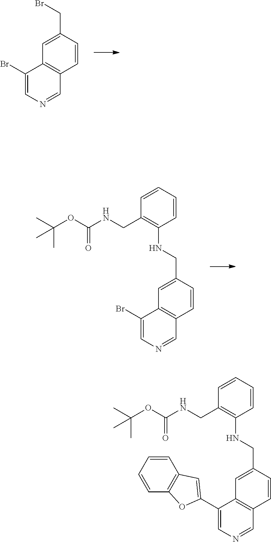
C1=C(CBr)C=CC2=C1C(Br)=CN=C2.C1=C(CNC2=C(CNC(OC(C)(C)C)=O)C=CC=C2)C=CC2=C1C(Br)=CN=C2.C1=C(CNC2=C(CNC(OC(C)(C)C)=O)C=CC=C2)C=CC2=C1C(C1=CC3=C(O1)C=CC=C3)=CN=C2
